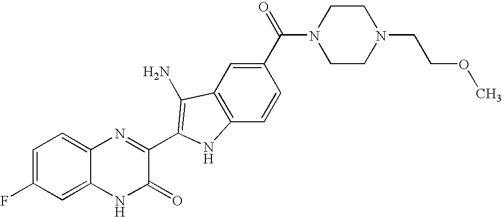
C1=C2C(=CC=C1F)N=C(C1=C(N)C3=C(C=CC(C(=O)N4CCN(CCOC)CC4)=C3)N1)C(=O)N2
